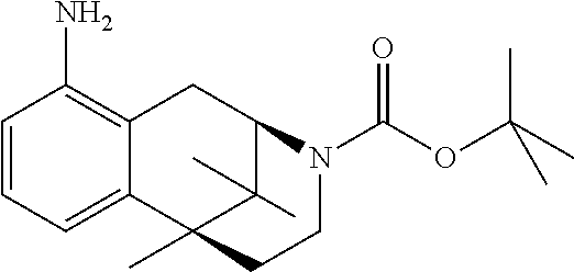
C1=CC=C2C(=C1N)CC1C(C)(C)C2(C)CCN1C(OC(C)(C)C)=O
